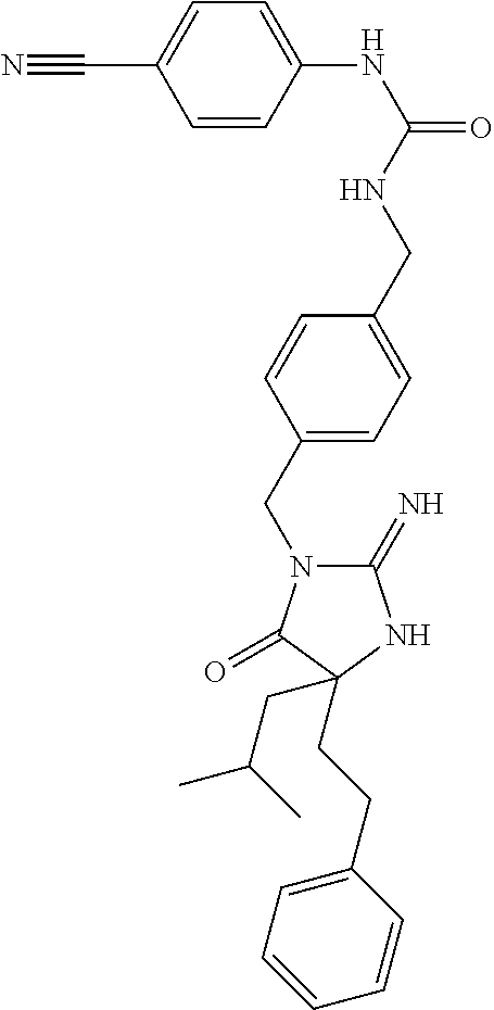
C1(=N)N(CC2=CC=C(CNC(NC3=CC=C(C#N)C=C3)=O)C=C2)C(=O)C(CC(C)C)(CCC2=CC=CC=C2)N1
